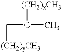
C(C(C)[(CH2)xCH3])[(CH2)yCH3]
